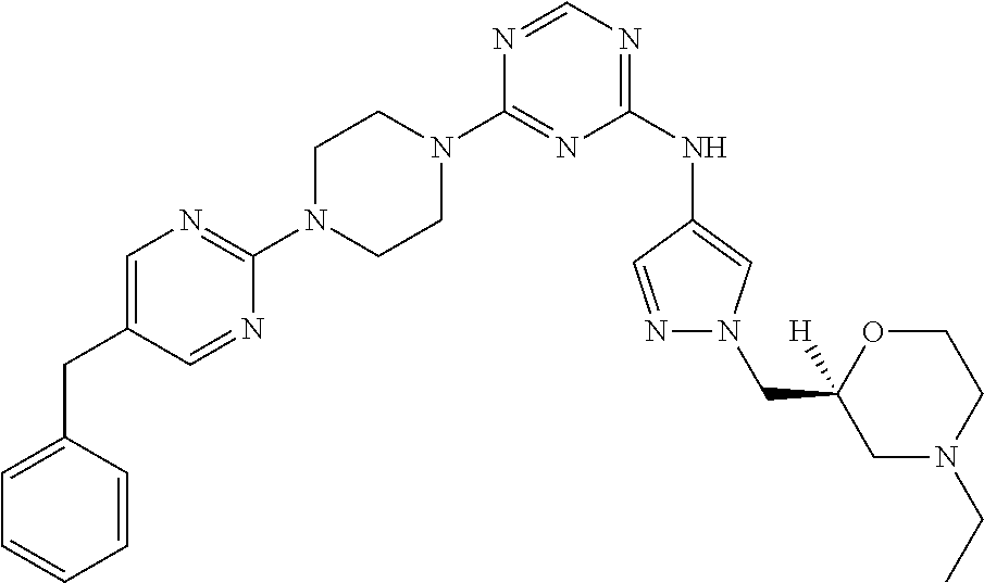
C1(N2CCN(C3=NC=C(CC4=CC=CC=C4)C=N3)CC2)=NC(NC2=CN(CC3([H])CN(CC)CCO3)N=C2)=NC=N1
